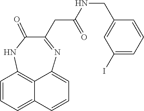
C1=CC=C2C=CC=C3C2=C1NC(=O)C(CC(=O)NCC1=CC(I)=CC=C1)=N3
